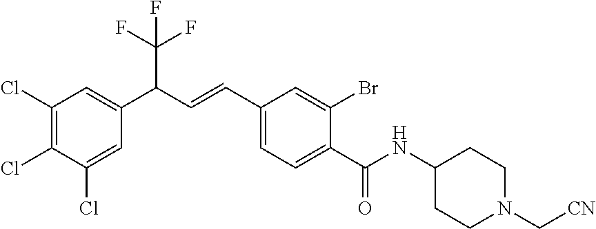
C1(Cl)=C(Cl)C(Cl)=CC(C(C=CC2=CC=C(C(NC3CCN(C[CN])CC3)=O)C(Br)=C2)C(F)(F)F)=C1
